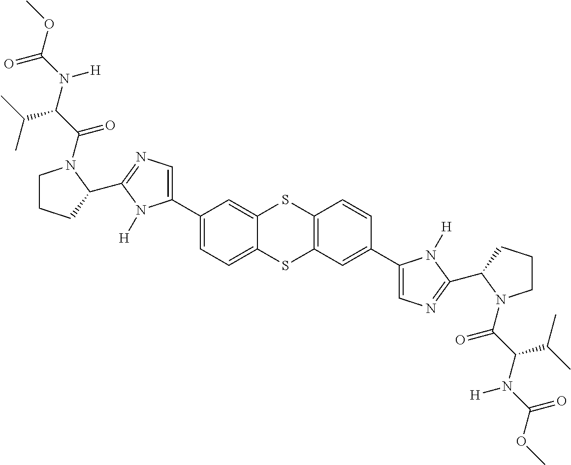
COC(=O)N(C(C(C)C)C(=O)N1CCCC1C1=NC=C(C2=CC=C3C(=C2)SC2=C(S3)C=C(C3=CN=C(C4CCCN4C(=O)C(C(C)C)N([H])C(=O)OC)N3[H])C=C2)N1[H])[H]
